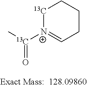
[13C]1[N+]([13C](C)=O)=CCCC1
